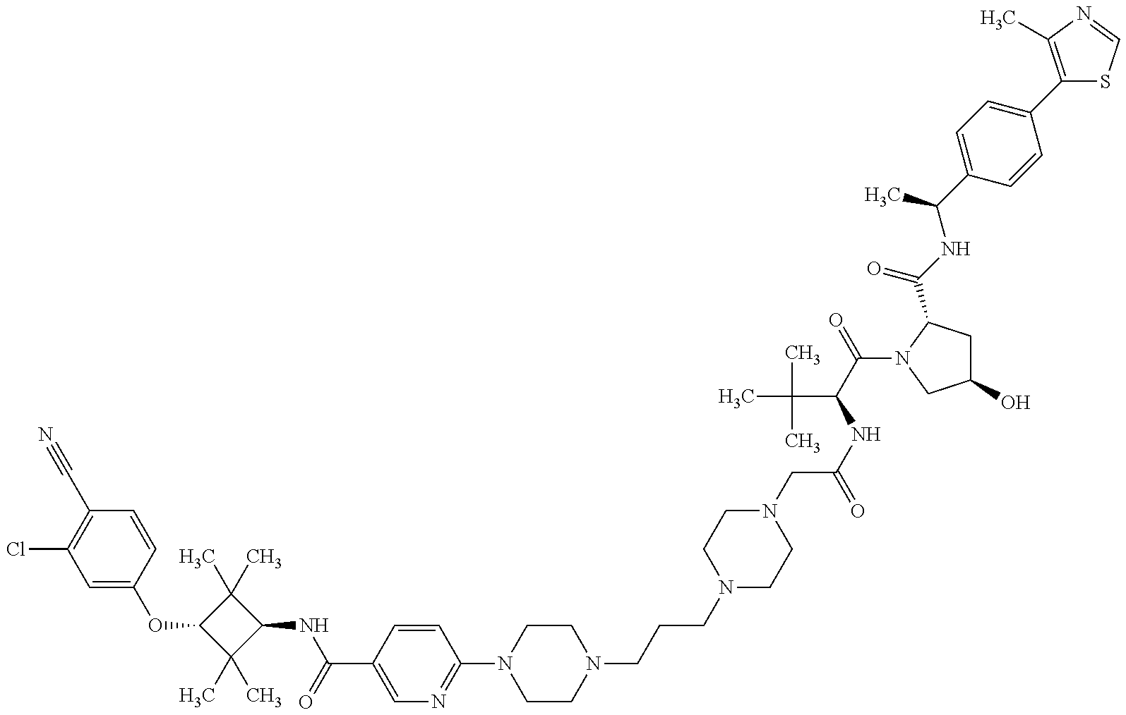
C1=C(OC2C(C)(C)C(NC(=O)C3=CN=C(N4CCN(CCCN5CCN(CC(=O)NC(C(C)(C)C)C(=O)N6C(C(=O)NC(C)C7=CC=C(C8=C(C)N=CS8)C=C7)CC(O)C6)CC5)CC4)C=C3)C2(C)C)C=CC(C#N)=C1Cl
